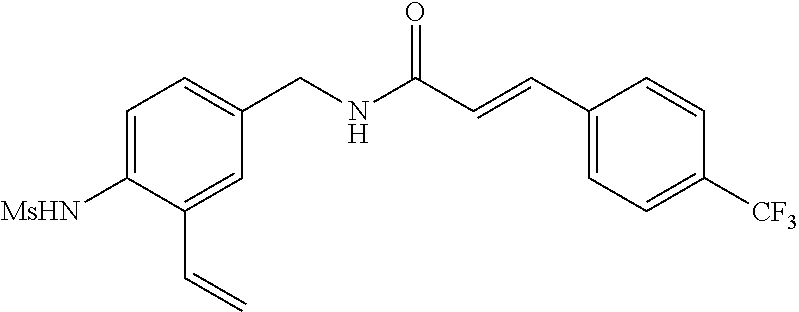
C1([MsHN])=CC=C(CNC(C=CC2=CC=C([CF3])C=C2)=O)C=C1C=C
